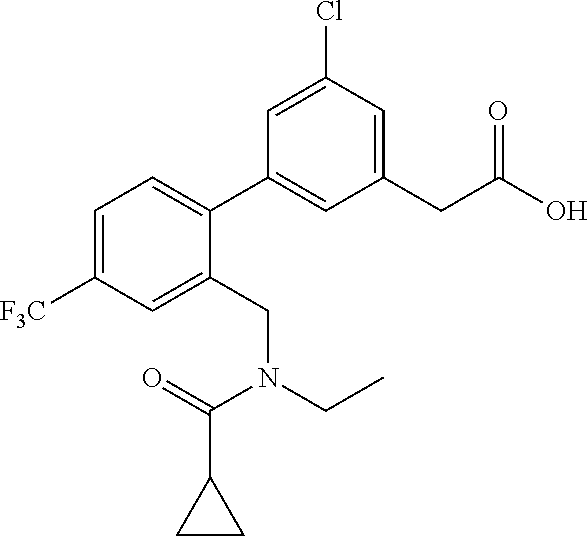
C1=C([F3C])C=C(CN(CC)C(=O)C2CC2)C(C2=CC(CC(O)=O)=CC(Cl)=C2)=C1
